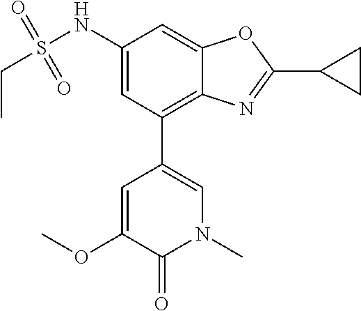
N1(C)C=C(C2=C3C(=CC(NS(CC)(=O)=O)=C2)OC(C2CC2)=N3)C=C(OC)C1=O
